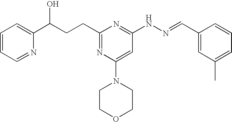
C1(C(CCC2=NC(N3CCOCC3)=CC(NN=CC3=CC(C)=CC=C3)=N2)O)=CC=CC=N1
